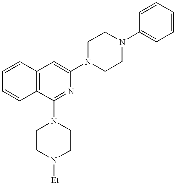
C12=C(C(N3CCN([Et])CC3)=NC(N3CCN(C4=CC=CC=C4)CC3)=C1)C=CC=C2
